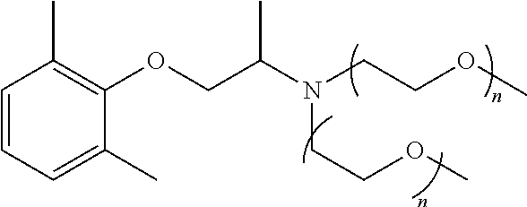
C1=CC=C(C)C(OCC(N(CCOC)CCOC)C)=C1C
